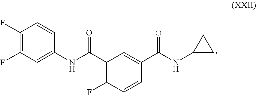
C1(F)=C(F)C=C(NC(C2=C(F)C=CC(C(NC3CC3)=O)=C2)=O)C=C1
